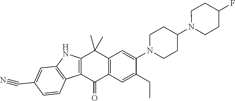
C12=C(C(=O)C3=C(C1(C)C)C=C(N1CCC(N4CCC(F)CC4)CC1)C(CC)=C3)C1=C(N2)C=C(C#N)C=C1
